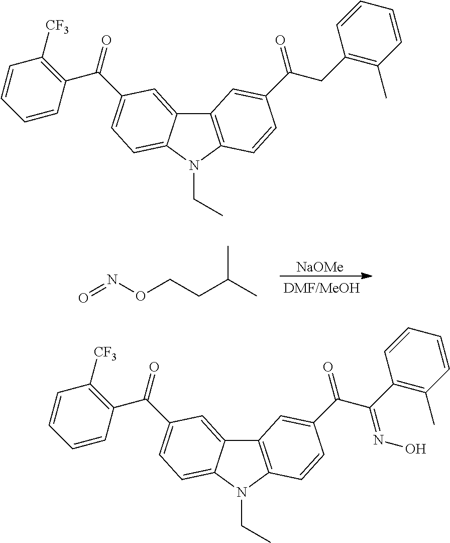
O=NOCCC(C)C.[NaOMe].C12=C(N(CC)C3=CC=C(C(=O)C4=C([CF3])C=CC=C4)C=C13)C=CC(C(CC1=C(C)C=CC=C1)=O)=C2.C12=C(N(CC)C3=CC=C(C(=O)C4=C([CF3])C=CC=C4)C=C13)C=CC(C(C(C1=C(C)C=CC=C1)=NO)=O)=C2
